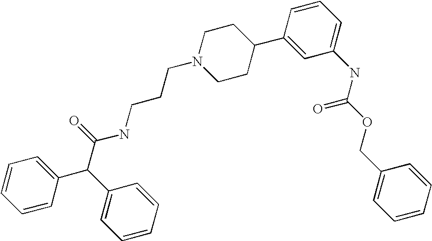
C1=CC(C(C2=CC=CC=C2)C(=O)NCCCN2CCC(C3=CC(NC(=O)OCC4=CC=CC=C4)=CC=C3)CC2)=CC=C1
